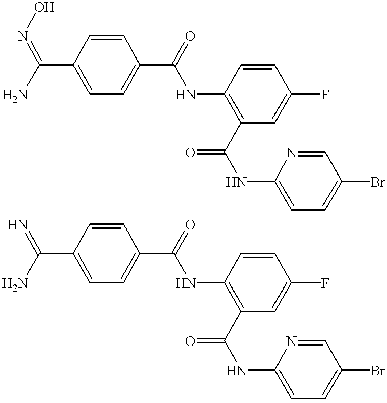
N=C(N)C1=CC=C(C(NC2=C(C(NC3=CC=C(Br)C=N3)=O)C=C(F)C=C2)=O)C=C1.ON=C(N)C1=CC=C(C(NC2=C(C(NC3=CC=C(Br)C=N3)=O)C=C(F)C=C2)=O)C=C1
